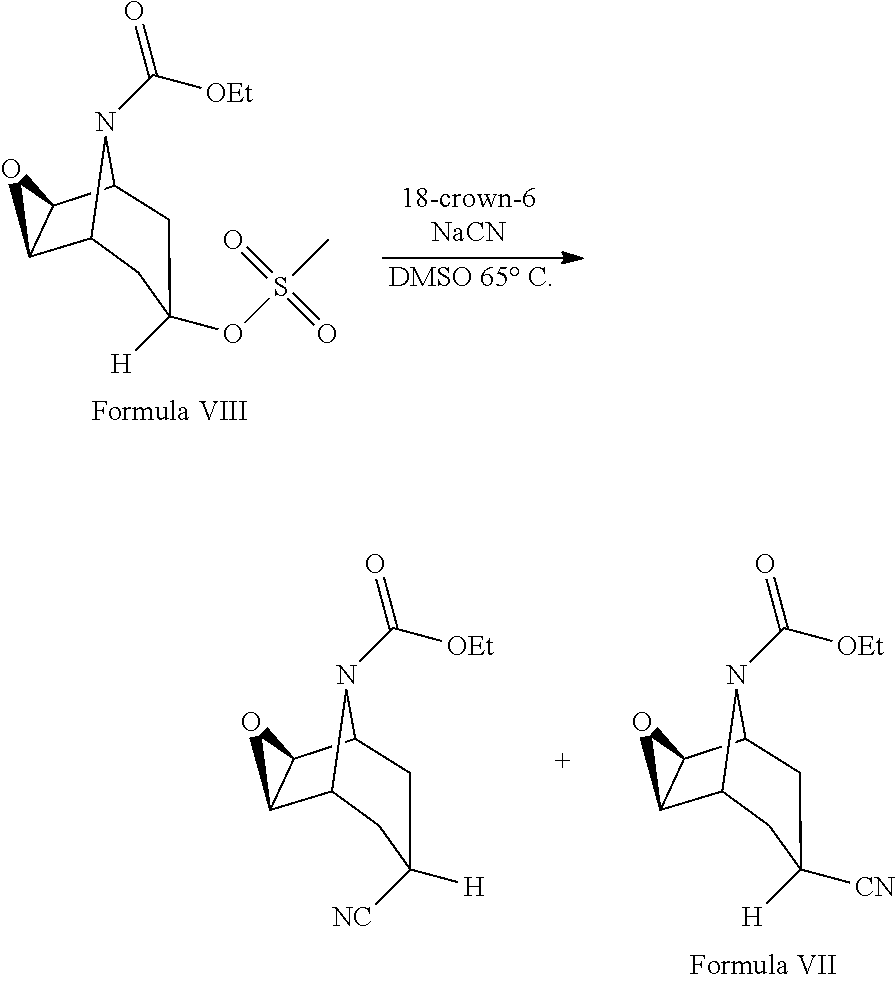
C1C([H])([NC])CC2C3C(C1N2C([OEt])=O)O3.C1C([CN])([H])CC2C3C(C1N2C([OEt])=O)O3.C1C(OS(C)(=O)=O)([H])CC2C3C(C1N2C([OEt])=O)O3.[DMSO 65 C]
